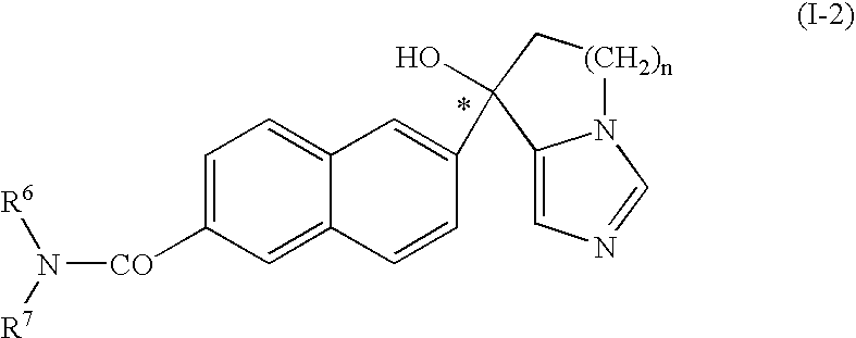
C12=CN=CN1[(CH2)n]CC2(O)C1=CC2=CC=C([CO]N([R7])[R6])C=C2C=C1
